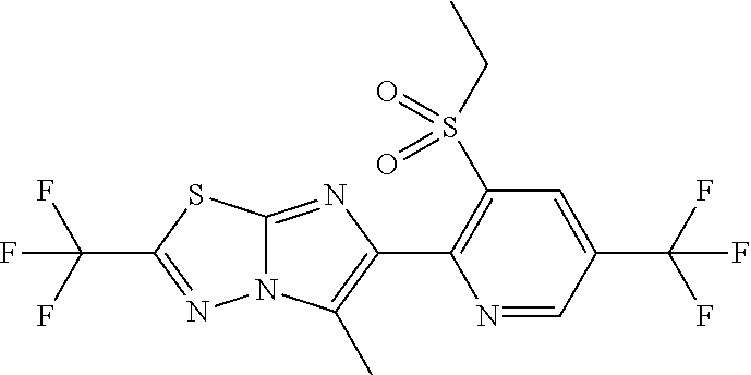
C1=C(C(F)(F)F)C=NC(C2=C(C)N3C(=N2)SC(C(F)(F)F)=N3)=C1S(CC)(=O)=O
